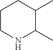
C1CNC(C)C(C)C1
